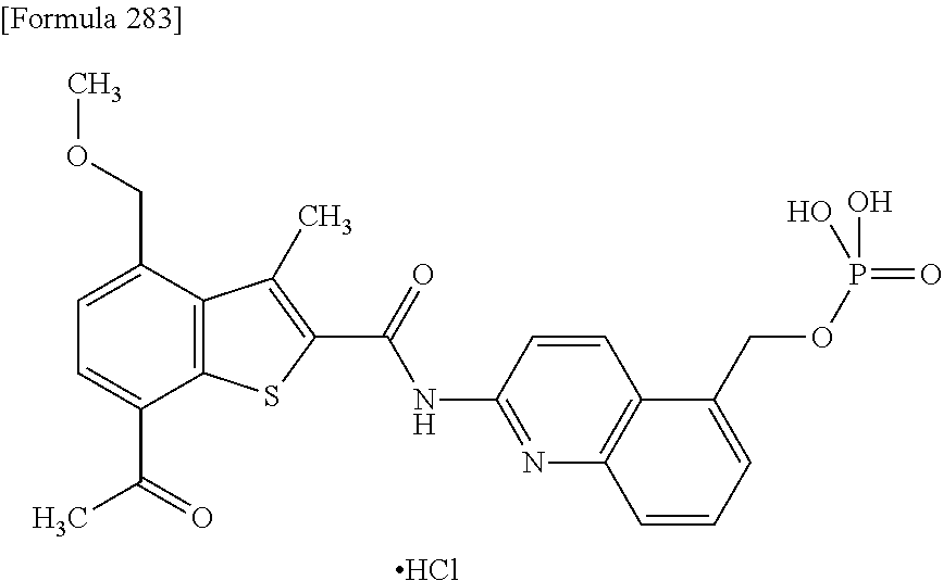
C1=C(C(=O)C)C2=C(C(COC)=C1)C(C)=C(C(=O)NC1=NC3=C(C=C1)C(COP(O)(=O)O)=CC=C3)S2.Cl
